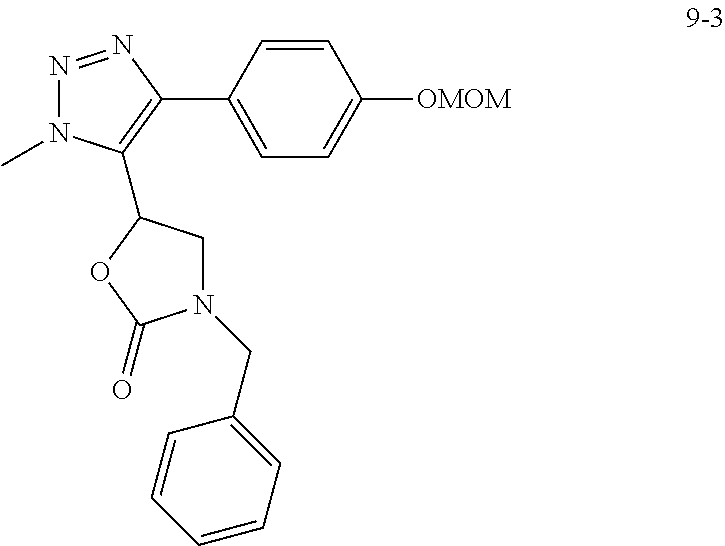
N1=NC(C2=CC=C([OMOM])C=C2)=C(C2CN(CC3=CC=CC=C3)C(=O)O2)N1C
